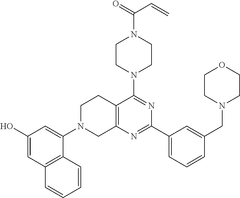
C1(O)=CC2=C(C(N3CC4=C(CC3)C(N3CCN(C(C=C)=O)CC3)=NC(C3=CC=CC(CN5CCOCC5)=C3)=N4)=C1)C=CC=C2
